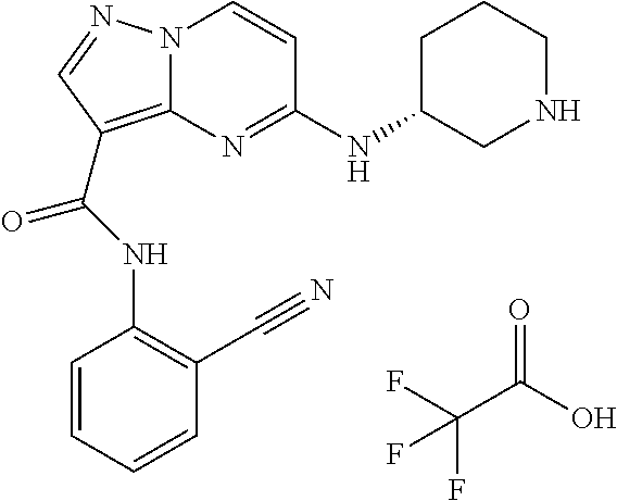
FC(C(O)=O)(F)F.N12C(=C(C(NC3=C(C#N)C=CC=C3)=O)C=N1)N=C(NC1CCCNC1)C=C2
